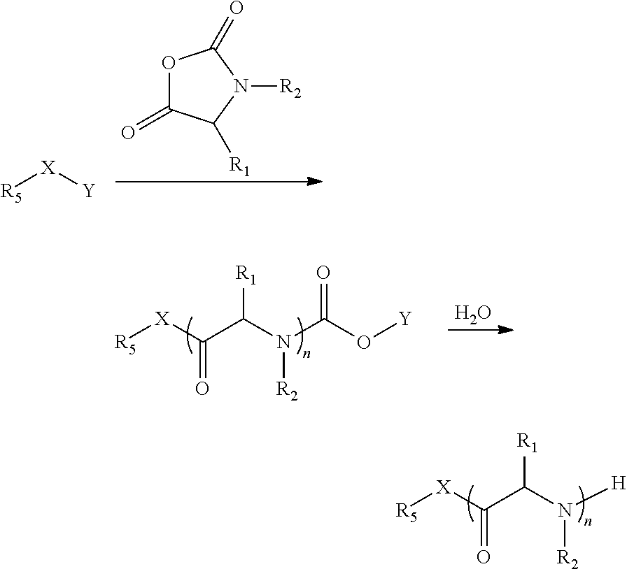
O1C(=O)C([R1])N([R2])C1=O.[R5][X][Y].O.[R5][X]C(C(N(C(O[Y])=O)[R2])[R1])=O.[R5][X]C(C(N([H])[R2])[R1])=O
